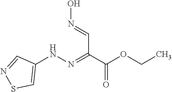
C(C(C(=O)OCC)=NNC1=CSN=C1)=NO
